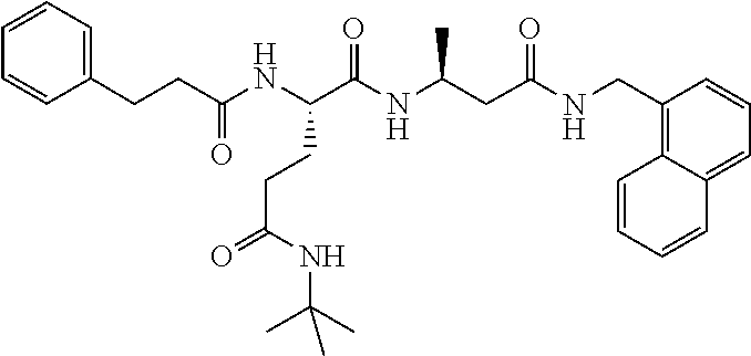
N(C(C)(C)C)C(=O)CCC(NC(CCC1=CC=CC=C1)=O)C(NC(C)CC(NCC1=C2C=CC=CC2=CC=C1)=O)=O
